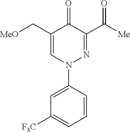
N1(C2=CC([F3C])=CC=C2)N=C(C([Me])=O)C(=O)C(C[MeO])=C1
